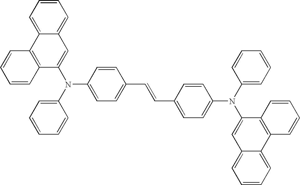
C1=CC=C2C(=C1)C1=C(C(N(C3=CC=CC=C3)C3=CC=C(C=CC4=CC=C(N(C5=CC6=CC=CC=C6C6=C5C=CC=C6)C5=CC=CC=C5)C=C4)C=C3)=C2)C=CC=C1
